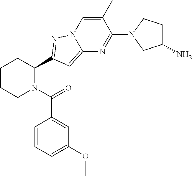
C1CCN(C(=O)C2=CC(OC)=CC=C2)C(C2=NN3C=C(C)C(N4CC(N)CC4)=NC3=C2)C1
